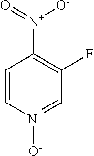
C1=C[N+]([O-])=CC(F)=C1[N+](=O)[O-]
